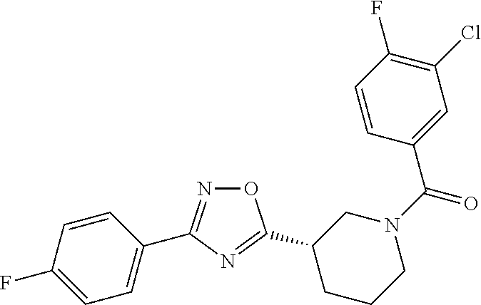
O1N=C(C2=CC=C(F)C=C2)N=C1C1CCCN(C(=O)C2=CC(Cl)=C(F)C=C2)C1
